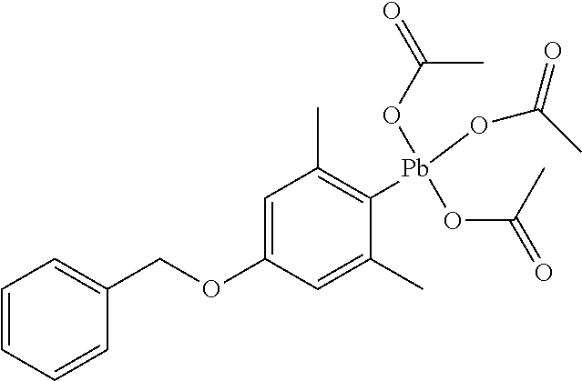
C1=CC=CC(COC2=CC(C)=C([Pb](OC(C)=O)(OC(C)=O)OC(C)=O)C(C)=C2)=C1
